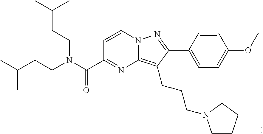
N12C(=C(CCCN3CCCC3)C(C3=CC=C(OC)C=C3)=N1)N=C(C(N(CCC(C)C)CCC(C)C)=O)C=C2
